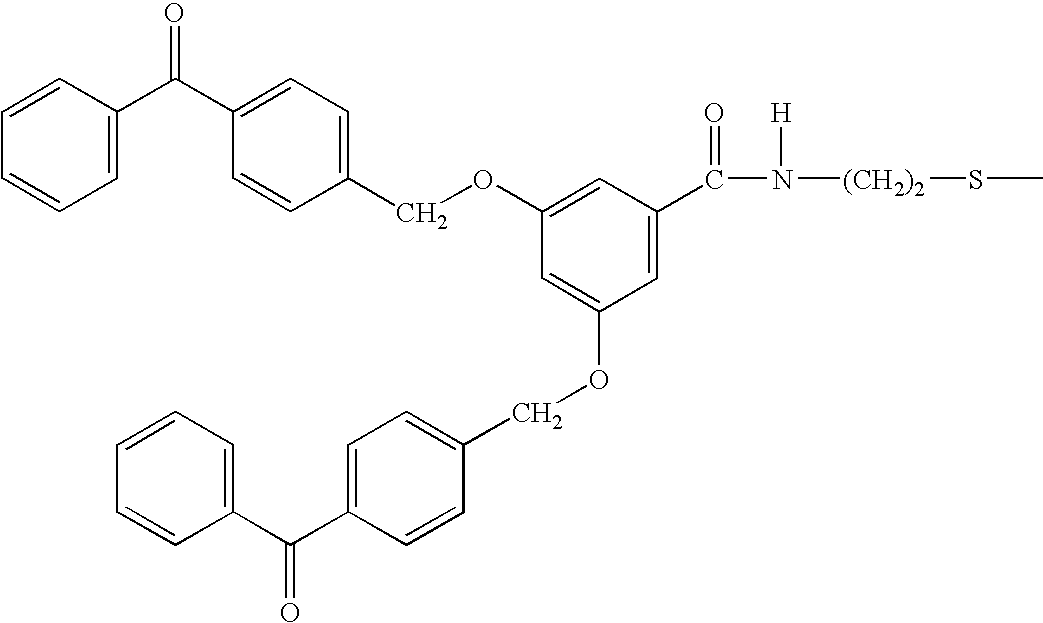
C1=C(C(C2=CC=C(COC3=CC(C(=O)N([H])[(CH2)2]SC)=CC(OCC4=CC=C(C(C5=CC=CC=C5)=O)C=C4)=C3)C=C2)=O)C=CC=C1
